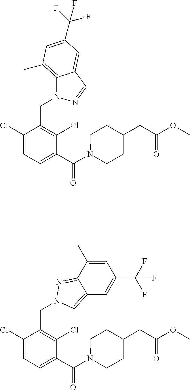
C1(Cl)=CC=C(C(N2CCC(CC(OC)=O)CC2)=O)C(Cl)=C1CN1C2=C(C)C=C(C(F)(F)F)C=C2C=N1.C1(Cl)=CC=C(C(N2CCC(CC(OC)=O)CC2)=O)C(Cl)=C1CN1N=C2C(=C1)C=C(C(F)(F)F)C=C2C
